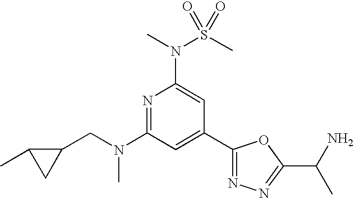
N1=C(N(CC2C(C)C2)C)C=C(C2=NN=C(C(N)C)O2)C=C1N(C)S(C)(=O)=O
